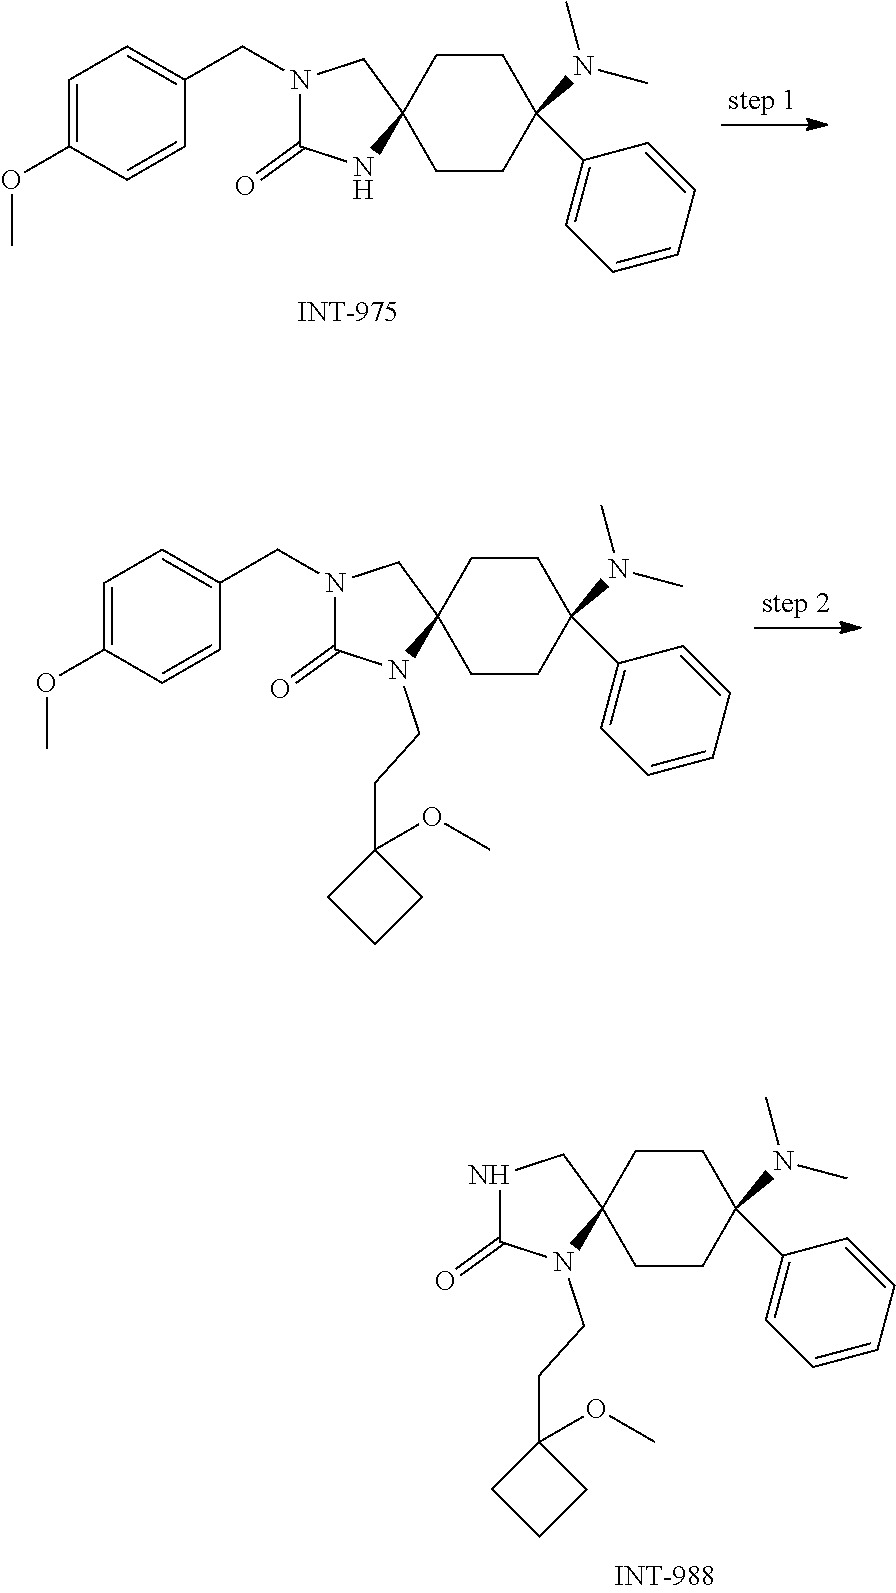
N1C(=O)N(CCC2(OC)CCC2)C2(C1)CCC(N(C)C)(C1=CC=CC=C1)CC2.N1(CC2=CC=C(OC)C=C2)C(=O)N(CCC2(OC)CCC2)C2(C1)CCC(N(C)C)(C1=CC=CC=C1)CC2.N1(CC2=CC=C(OC)C=C2)C(=O)NC2(C1)CCC(N(C)C)(C1=CC=CC=C1)CC2
